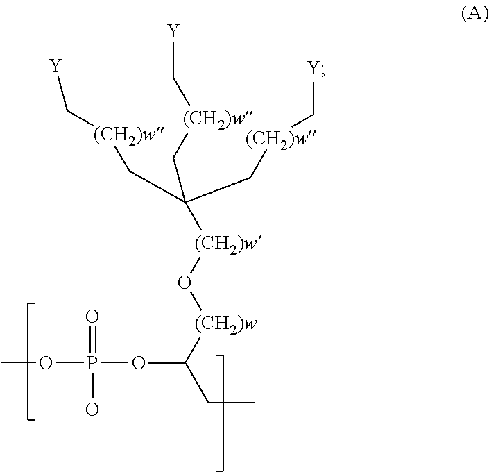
COP(=O)(O)OC(CC)[(CH2)w]O[(CH2)w]C(C[(CH2)w]C[Y])(C[(CH2)w]C[Y])C[(CH2)w]C[Y]
